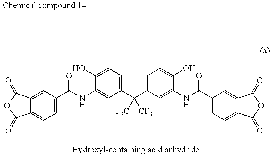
C12=CC(C(NC3=CC(C(C4=CC=C(O)C(NC(C5=CC=C6C(=C5)C(=O)OC6=O)=O)=C4)([F3C])[CF3])=CC=C3O)=O)=CC=C1C(=O)OC2=O
